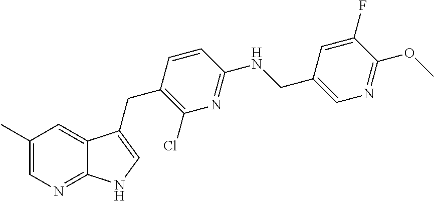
C1(C)=CN=C2C(=C1)C(CC1=C(Cl)N=C(NCC3=CN=C(OC)C(F)=C3)C=C1)=CN2
